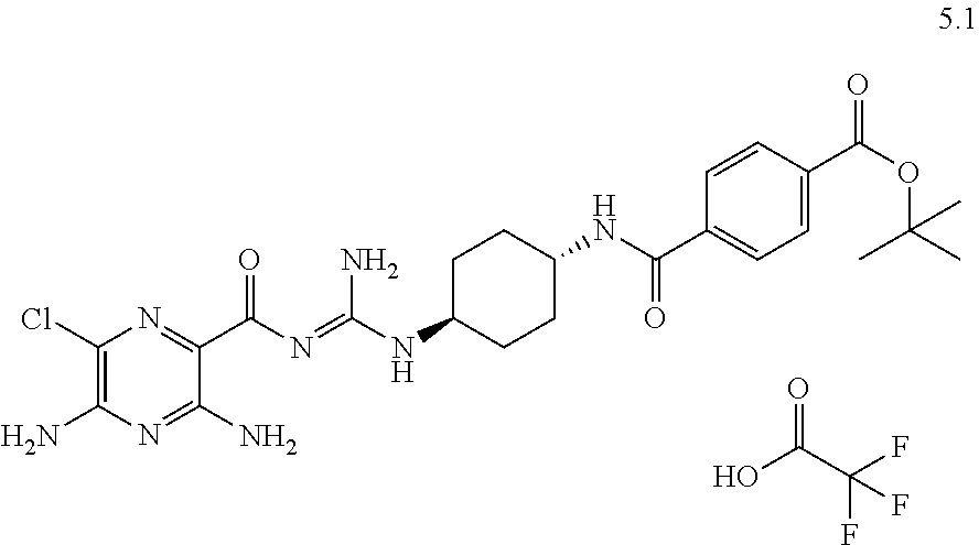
C(NC1CCC(NC(C2=CC=C(C(OC(C)(C)C)=O)C=C2)=O)CC1)(=NC(C1=NC(Cl)=C(N)N=C1N)=O)N.O=C(C(F)(F)F)O
